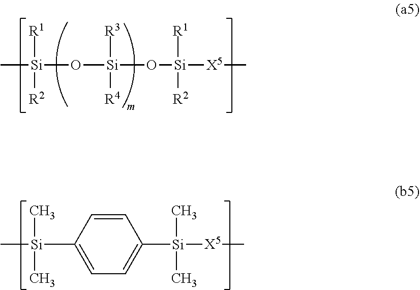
C[Si]([R1])([R2])O[Si]([R3])([R4])O[Si]([R1])([R2])[X5]C.C1=CC([Si](C)(C)C)=CC=C1[Si](C)(C)[X5]C
